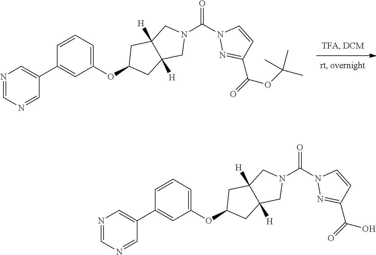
N1(C(=O)N2N=C(C(OC(C)(C)C)=O)C=C2)CC2([H])C([H])(C1)CC(OC1=CC=CC(C3=CN=CN=C3)=C1)C2.N1(C(=O)N2N=C(C(O)=O)C=C2)CC2([H])C([H])(C1)CC(OC1=CC=CC(C3=CN=CN=C3)=C1)C2
